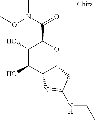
C1(O)C(O)C2C(OC1C(N(OC)C)=O)SC(NCC)=N2
